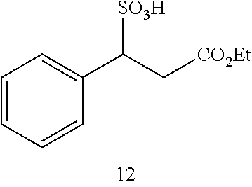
C1=CC=CC(C(C[CO2Et])[SO3H])=C1
